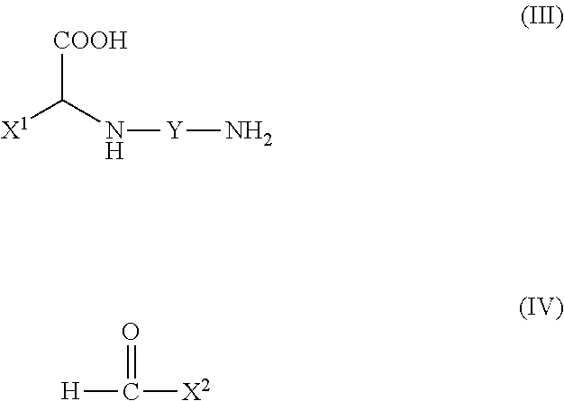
[COOH]C(N[Y]N)[X1].O=C([X2])[H]
